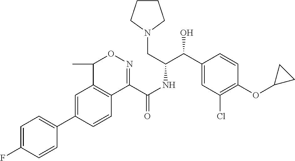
C1=C(C2=CC=C(F)C=C2)C=CC2=C1C(C)ON=C2C(NC(C(C1=CC(Cl)=C(OC2CC2)C=C1)O)CN1CCCC1)=O
